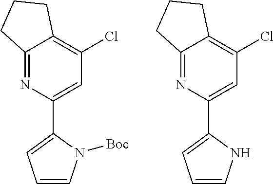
C12=NC(C3=CC=CN3)=CC(Cl)=C1CCC2.C12=NC(C3=CC=CN3[Boc])=CC(Cl)=C1CCC2
